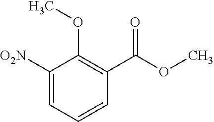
C1([O2N])=CC=CC(C(OC)=O)=C1OC
